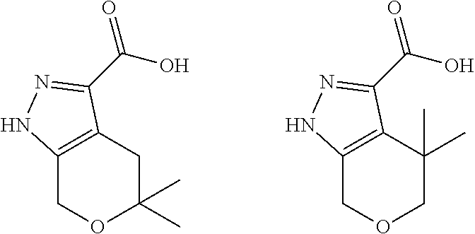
C12=C(CC(C)(C)OC1)C(C(O)=O)=NN2.C12=C(C(C)(C)COC1)C(C(O)=O)=NN2
